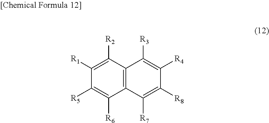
C1([R1])=C([R2])C2=C(C([R6])=C1[R5])C([R7])=C([R8])C([R4])=C2[R3]
